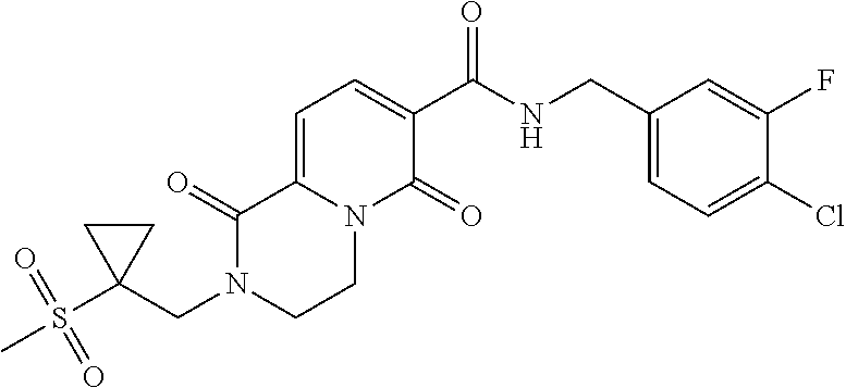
C(N1CCN2C(=CC=C(C(NCC3=CC=C(Cl)C(F)=C3)=O)C2=O)C1=O)C1(S(C)(=O)=O)CC1
